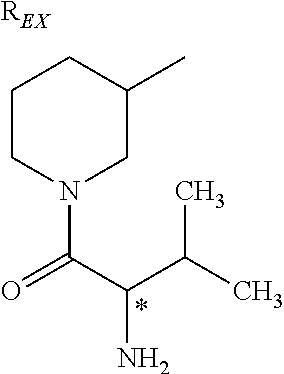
[REX].C1CN(C(C(N)C(C)C)=O)CC(C)C1.*
